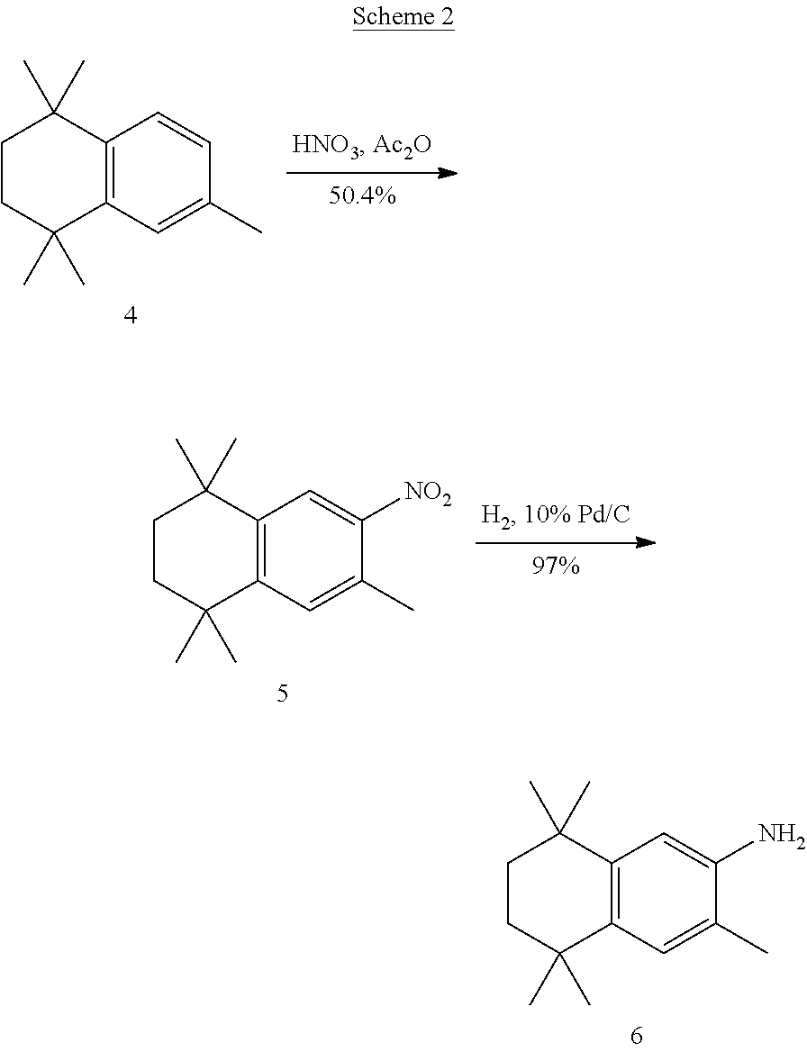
C12=C(C=C(C)C=C1)C(C)(C)CCC2(C)C.C12=C(C=C(C)C([NO2])=C1)C(C)(C)CCC2(C)C.C12=C(C=C(C)C(N)=C1)C(C)(C)CCC2(C)C
